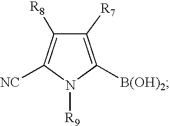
C1([B(OH)2])=C([R7])C([R8])=C([NC])N1[R9]
